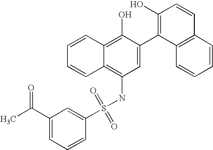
S(NC1=C2C(=C(O)C(C3=C(O)C=CC4=C3C=CC=C4)=C1)C=CC=C2)(=O)(=O)C1=CC(C(=O)C)=CC=C1
